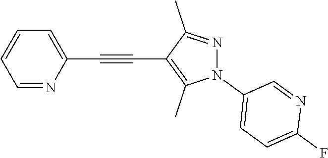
C1=NC(C#CC2=C(C)N(C3=CC=C(F)N=C3)N=C2C)=CC=C1
